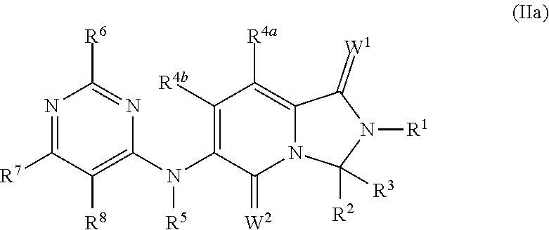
N1=C([R7])C([R8])=C(N(C2=C([R4b])C([R4a])=C3N(C2=[W2])C([R2])([R3])N([R1])C3=[W1])[R5])N=C1[R6]
